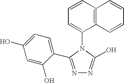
C1=CC2=C(C(N3C(O)=NN=C3C3=CC=C(O)C=C3O)=C1)C=CC=C2
